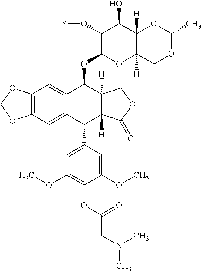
C12=C(C=C3C(=C1)C(OC1OC4([H])C([H])(C(O)C1O[Y])OC(C)OC4)C1([H])C([H])(C3C3=CC(OC)=C(OC(CN(C)C)=O)C(OC)=C3)C(=O)OC1)OCO2
